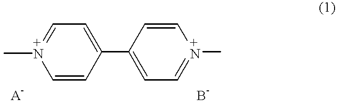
C[N+]1=CC=C(C2=CC=[N+](C)C=C2)C=C1
